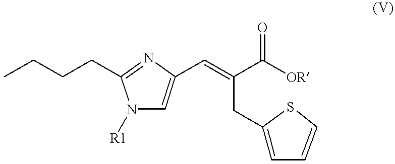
N1([R1])C=C(C=C(C([OR])=O)CC2=CC=CS2)N=C1CCCC
